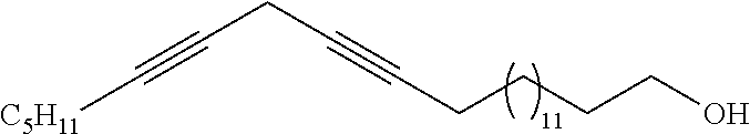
C([C5H11])#CCC#CCCCCO
